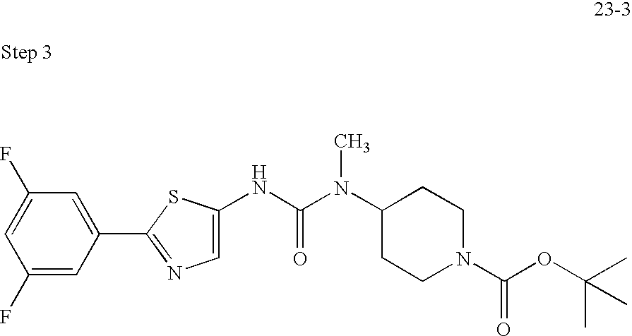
N(C(=O)N(C1CCN(C(OC(C)(C)C)=O)CC1)C)C1=CN=C(C2=CC(F)=CC(F)=C2)S1
